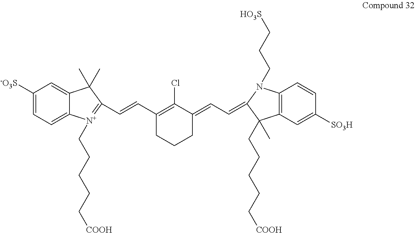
C1([-O3S])=CC=C2C(=C1)C(C)(C)C(C=CC1=C(Cl)C(=CC=C3N(CCC[HO3S])C4=C(C3(C)CCCCC[COOH])C=C([SO3H])C=C4)CCC1)=[N+]2CCCCC[COOH]
